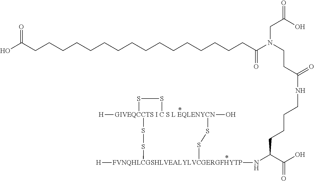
[GIVEQCCTS I C S L EQLENYCN]12([H])(O)(SS[FVNQHLCGSHLVEALYLVCGERGFHYTP]([H])(NC(C(O)=O)CCCCNC(=O)CCN(C(CCCCCCCCCCCCCCCCC(O)=O)=O)CC(=O)O)SS1)SS2
